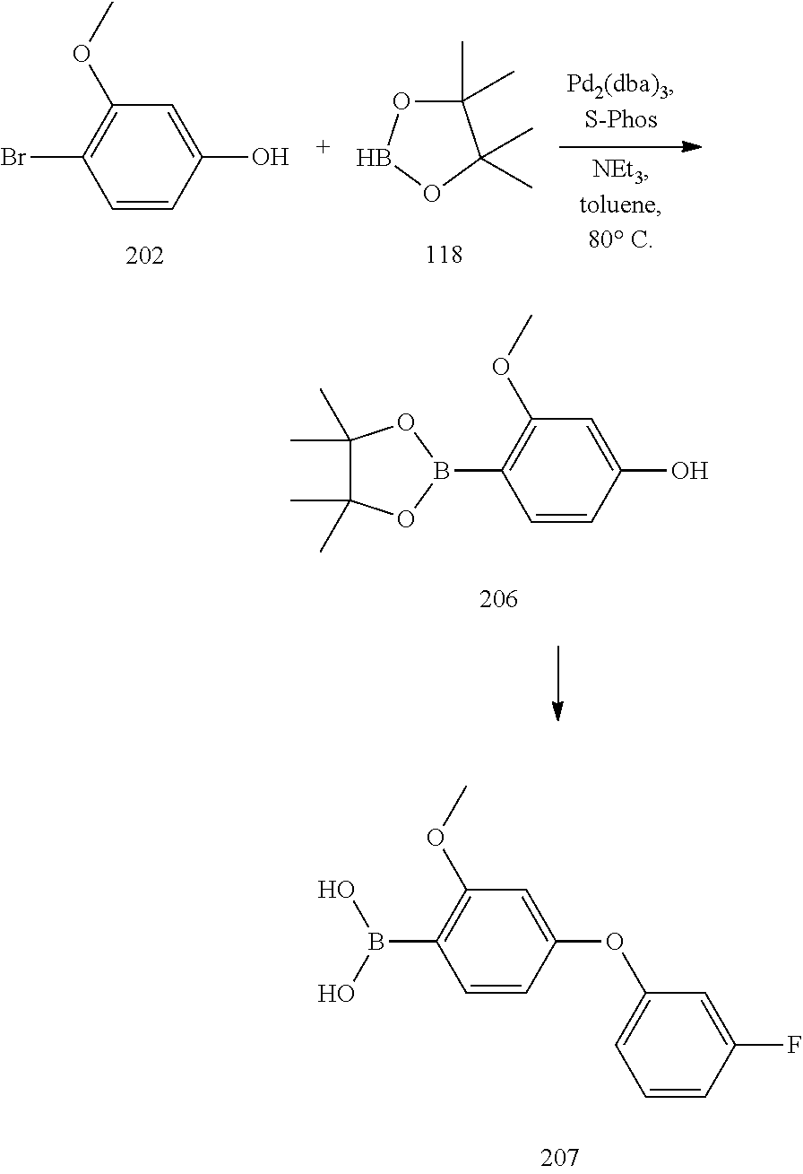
C1=CC(O)=CC(OC)=C1Br.C1(C)(C)OBOC1(C)C.C1=CC(O)=CC(OC)=C1B1OC(C)(C)C(C)(C)O1.C1=CC(OC2=CC=CC(F)=C2)=CC(OC)=C1B(O)O
